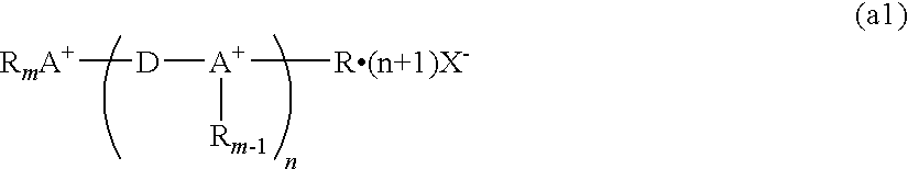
[RmA+][D][A+]([Rm-1])[R(n+1)X-]
